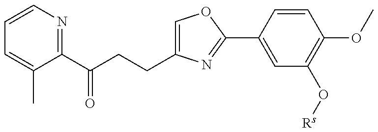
CC1=CC=CN=C1C(CCC1=COC(C2=CC(O[Rs])=C(OC)C=C2)=N1)=O
